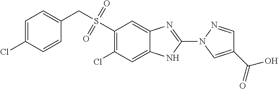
S(=O)(=O)(CC1=CC=C(Cl)C=C1)C1=C(Cl)C=C2C(=C1)N=C(N1N=CC(C(=O)O)=C1)N2
